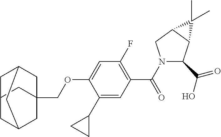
C(OC1=CC(F)=C(C(=O)N2C(C(=O)O)C3C(C2)C3(C)C)C=C1C1CC1)C12CC3CC(C1)CC(C3)C2
